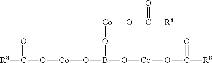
[R8]C(=O)O[Co]OB(O[Co]OC(=O)[R8])O[Co]OC(=O)[R8]
